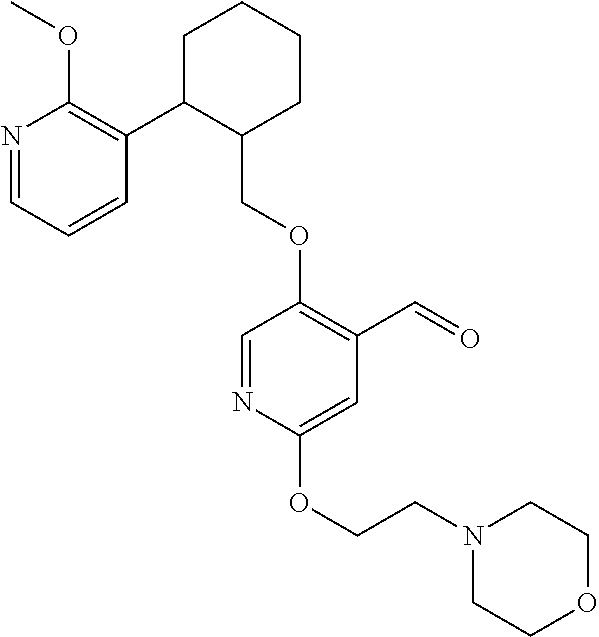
C1C(C2=C(OC)N=CC=C2)C(COC2=C(C=O)C=C(OCCN3CCOCC3)N=C2)CCC1
